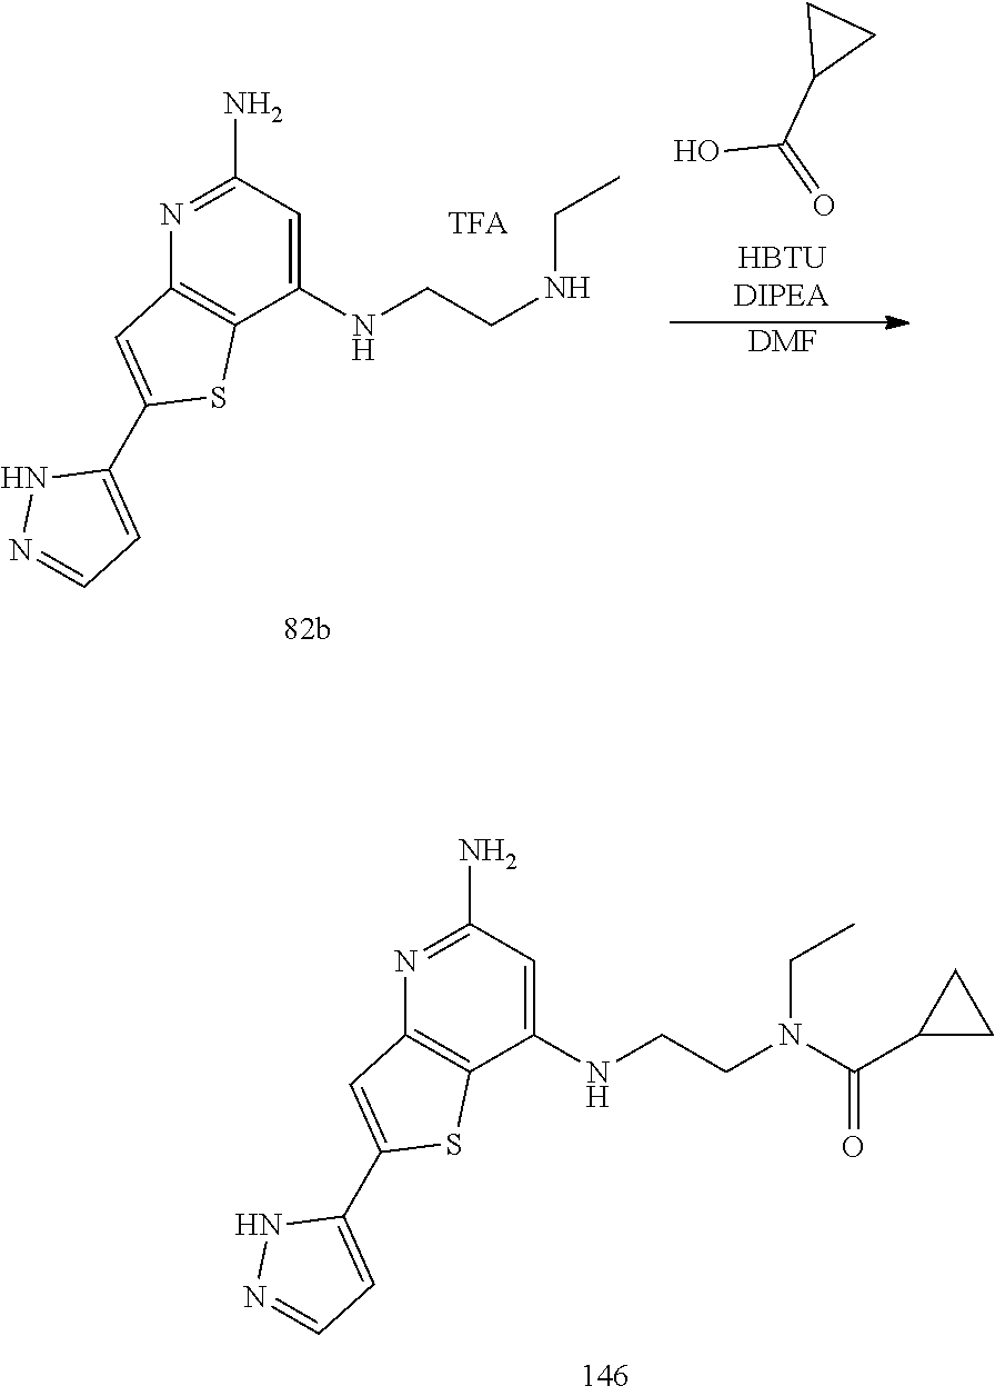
OC(C1CC1)=O.[DMF].C1(N)=NC2=C(C(NCCNCC)=C1)SC(C1=CC=NN1)=C2.C1(N)=NC2=C(C(NCCN(CC)C(C3CC3)=O)=C1)SC(C1=CC=NN1)=C2
